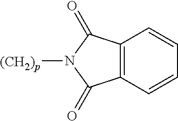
C12=C(C=CC=C1)C(=O)N([(CH2)p])C2=O
